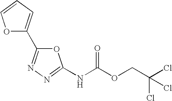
N1=C(NC(OCC(Cl)(Cl)Cl)=O)OC(C2=CC=CO2)=N1
